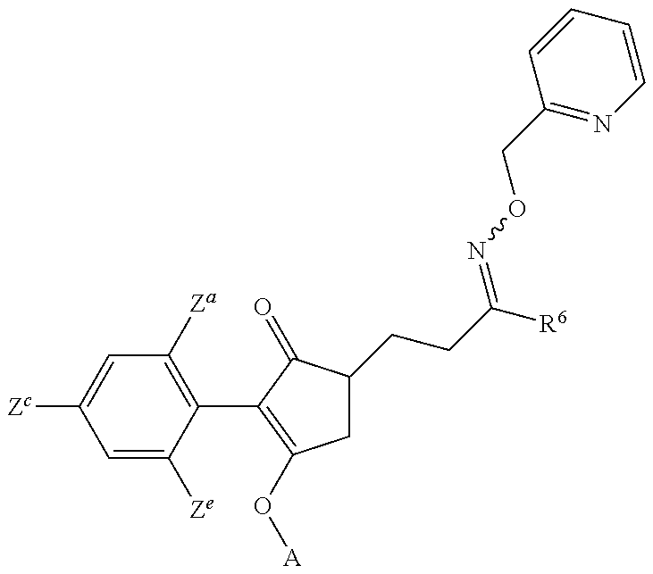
C1=C([Ze])C(C2=C(O[A])CC(CCC([R6])=NOCC3=NC=CC=C3)C2=O)=C([Za])C=C1[Zc]
